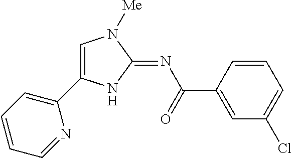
C1=C(C2=CC=CC=N2)NC(=NC(=O)C2=CC(Cl)=CC=C2)N1[Me]
